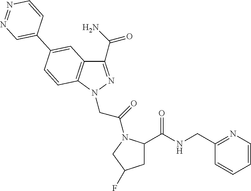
C1(C(N)=O)=NN(CC(=O)N2C(C(NCC3=NC=CC=C3)=O)CC(F)C2)C2=C1C=C(C1=CN=NC=C1)C=C2
